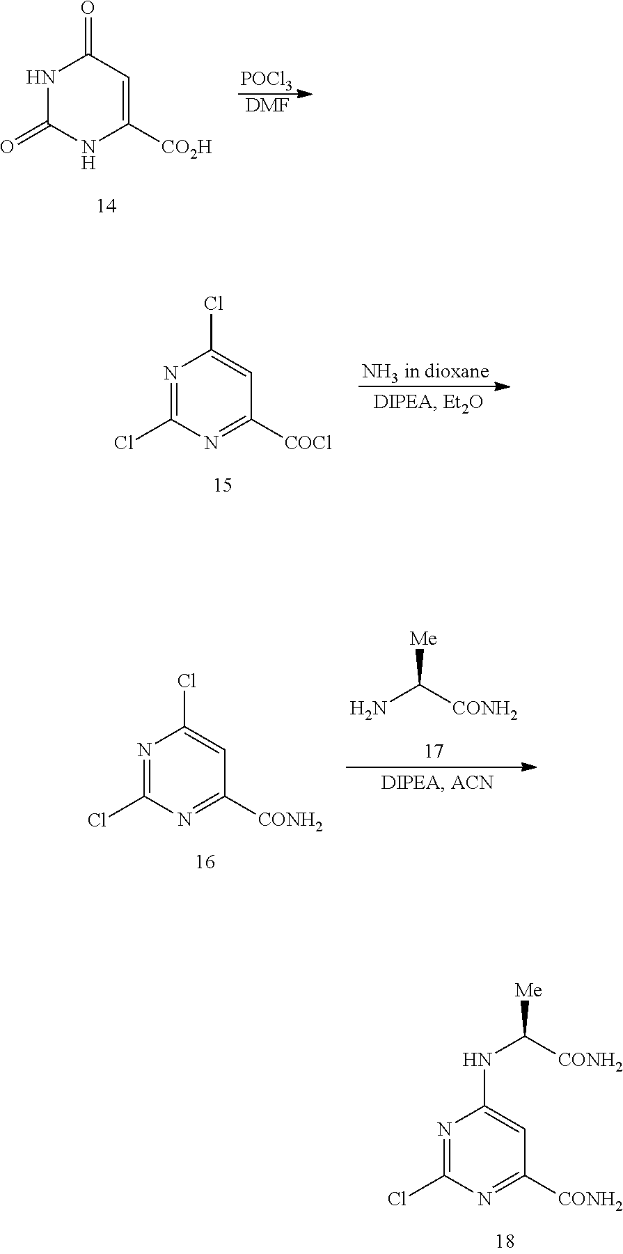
[POCl3].[DMF].N1C(=O)NC([CO2H])=CC1=O.N1=C(Cl)N=C([COCl])C=C1Cl.NC([CONH2])[Me].N1=C(Cl)N=C([CONH2])C=C1Cl.N1=C(Cl)N=C([CONH2])C=C1NC([CONH2])[Me]
